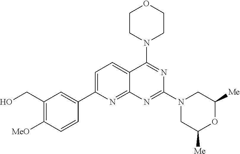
C1=C(C2=CC(CO)=C([MeO])C=C2)N=C2C(=C1)C(N1CCOCC1)=NC(N1CC([Me])OC([Me])C1)=N2
